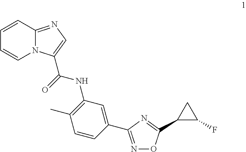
C1=CC2=NC=C(C(=O)NC3=C(C)C=CC(C4=NOC(C5C(F)C5)=N4)=C3)N2C=C1
